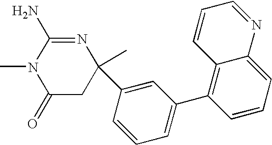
C1(=O)CC(C)(C2=CC(C3=C4C(=CC=C3)N=CC=C4)=CC=C2)N=C(N)N1C
